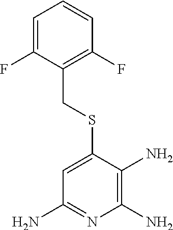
C1=C(SCC2=C(F)C=CC=C2F)C(N)=C(N)N=C1N
